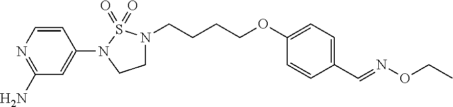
C1=C(OCCCCN2CCN(C3=CC(N)=NC=C3)S2(=O)=O)C=CC(C=NOCC)=C1
